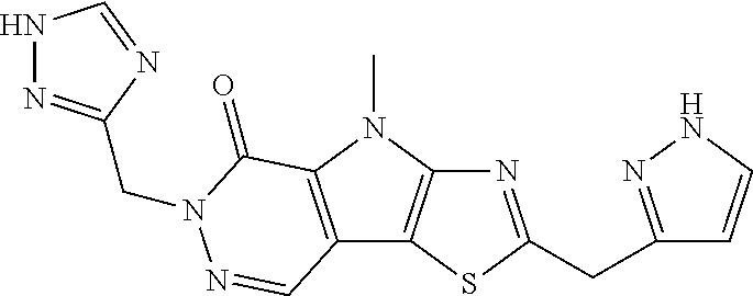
N1=C(CC2=NNC=C2)SC2=C1N(C)C1=C2C=NN(CC2=NNC=N2)C1=O
